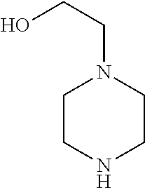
C1CNCCN1CCO
